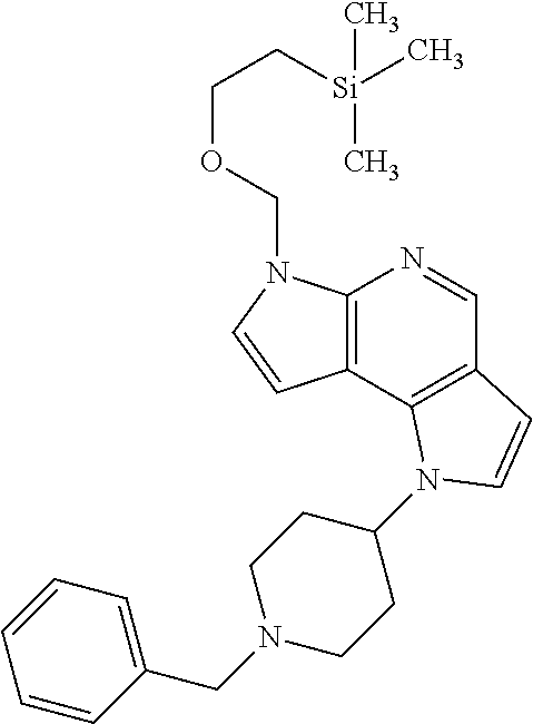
C12=C(N(COCC[Si](C)(C)C)C=C1)N=CC1=C2N(C2CCN(CC3=CC=CC=C3)CC2)C=C1
